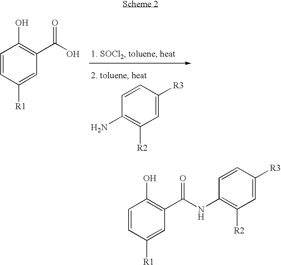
C1=CC([R1])=CC(C(O)=O)=C1O.C1=CC([R3])=CC([R2])=C1N.C1=CC([R1])=CC(C(NC2=C([R2])C=C([R3])C=C2)=O)=C1O
